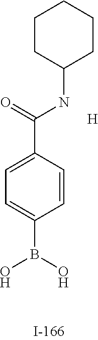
O=C(NC1CCCCC1)C1=CC=C(B(O)O)C=C1.[H]
